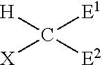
[H]C([E2])([E1])[X]
